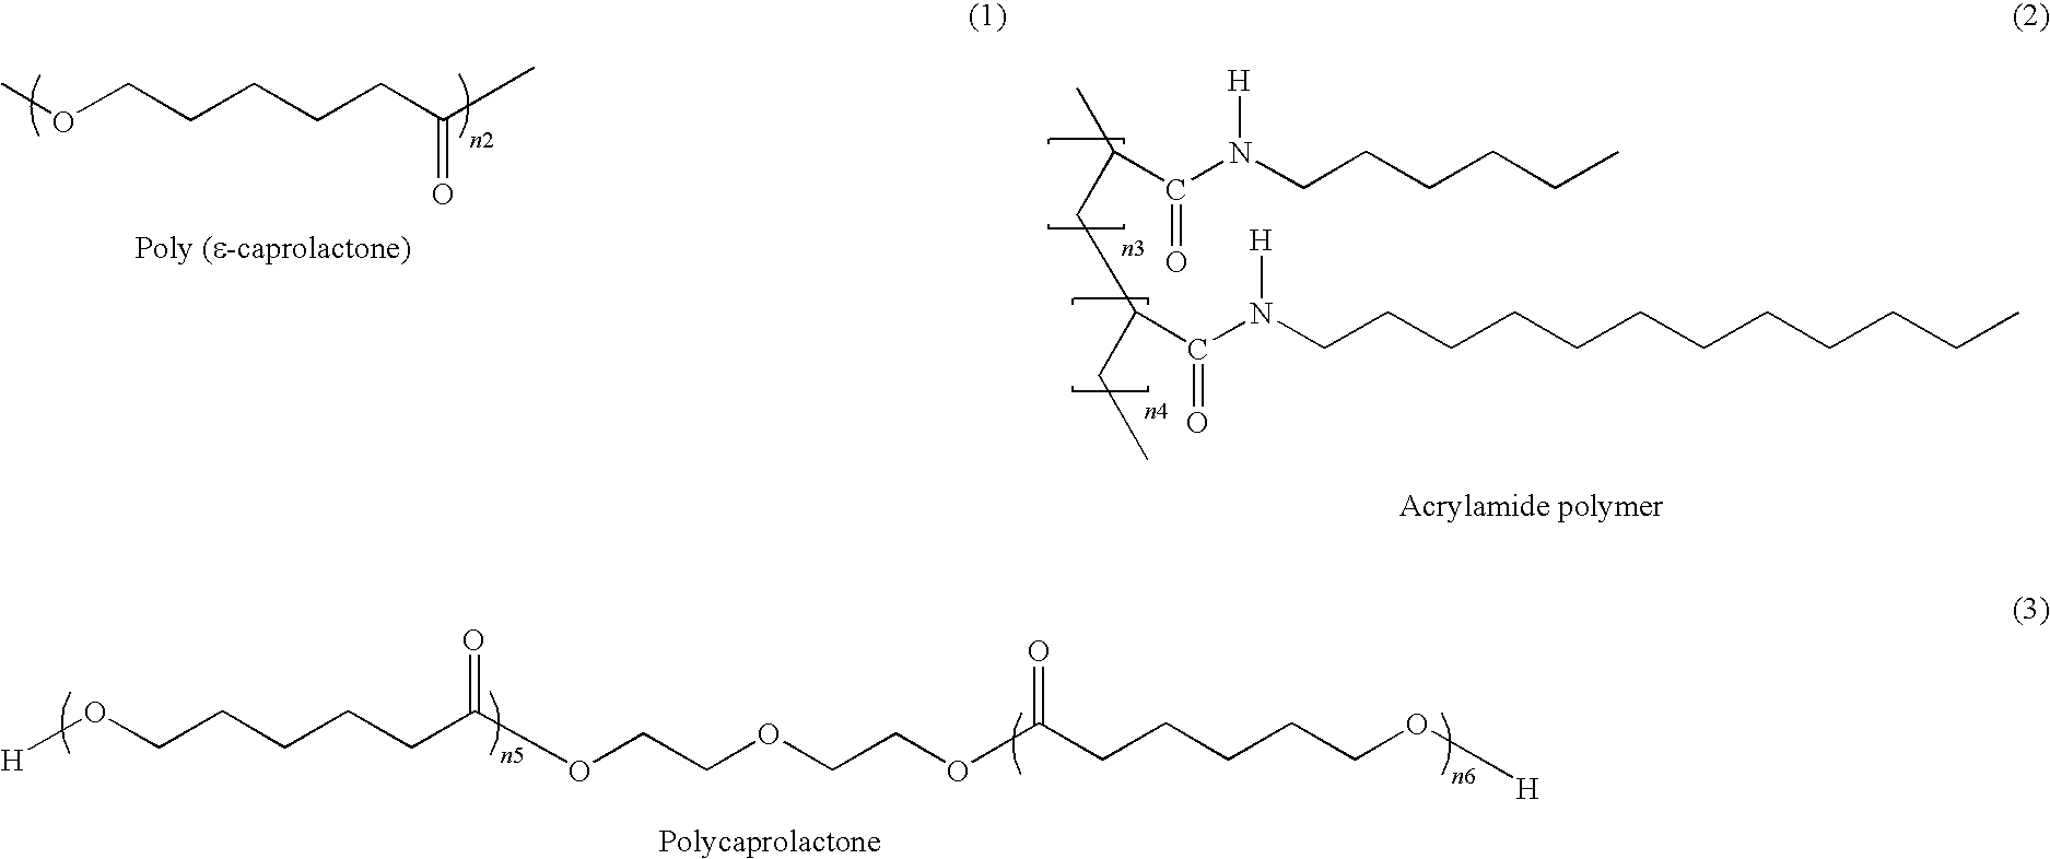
CC(CC(CC)C(N(CCCCCCCCCCCC)[H])=O)C(N(CCCCCC)[H])=O.[Acrylamide polymer].[H]OCCCCCC(OCCOCCOC(CCCCCO[H])=O)=O.[Polycaprolactone].COCCCCCC(C)=O.[Poly (e-caprolactone)]
